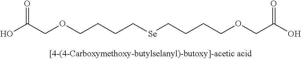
C(COCCCC[Se]CCCCOCC(=O)O)(=O)O
